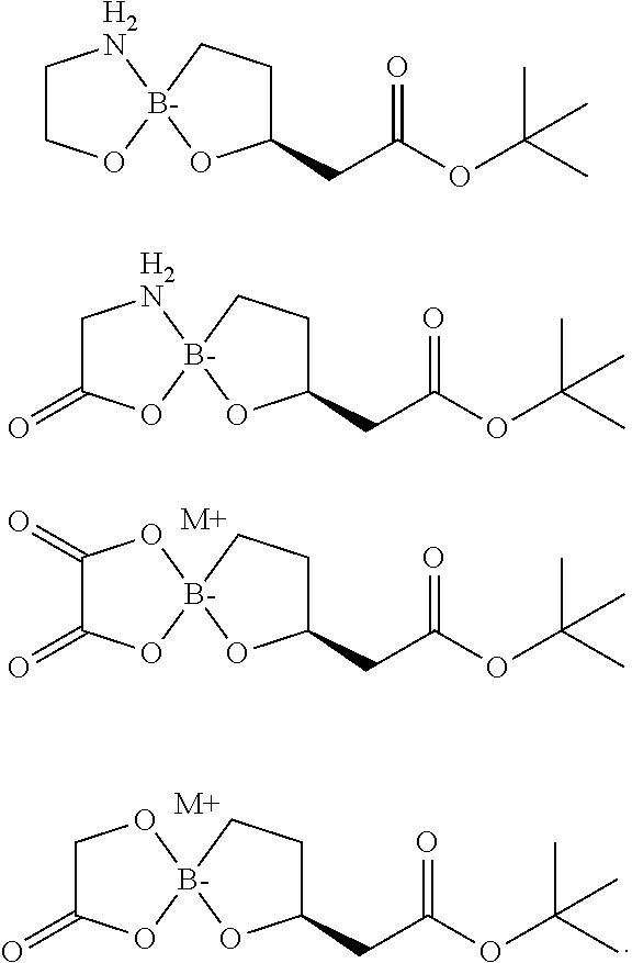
C1CO[B-]2([H2N]1)CCC(CC(OC(C)(C)C)=O)O2.C1C(=O)O[B-]2([H2N]1)CCC(CC(OC(C)(C)C)=O)O2.C1(=O)C(=O)O[B-]2(O1)CCC(CC(OC(C)(C)C)=O)O2.[M+].C1C(=O)O[B-]2(O1)CCC(CC(OC(C)(C)C)=O)O2.[M+]
